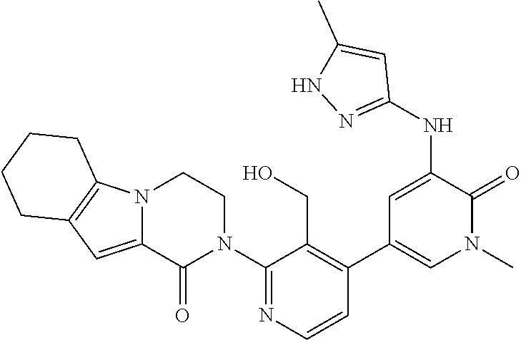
C1(N2CCN3C(=CC4=C3CCCC4)C2=O)=NC=CC(C2=CN(C)C(=O)C(NC3=NNC(C)=C3)=C2)=C1CO
